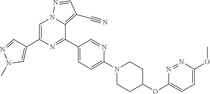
C1=C(OC2CCN(C3=CC=C(C4=NC(C5=CN(C)N=C5)=CN5C4=C(C#N)C=N5)C=N3)CC2)N=NC(OC)=C1
